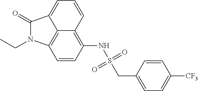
C1=CC(NS(=O)(=O)CC2=CC=C([CF3])C=C2)=C2C=CC=C3C(=O)N(CC)C1=C23
